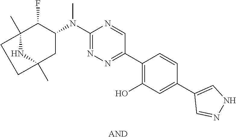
C12(C)C(F)C(N(C3=NN=C(C4=C(O)C=C(C5=CNN=C5)C=C4)C=N3)C)CC(C)(N1)CC2
